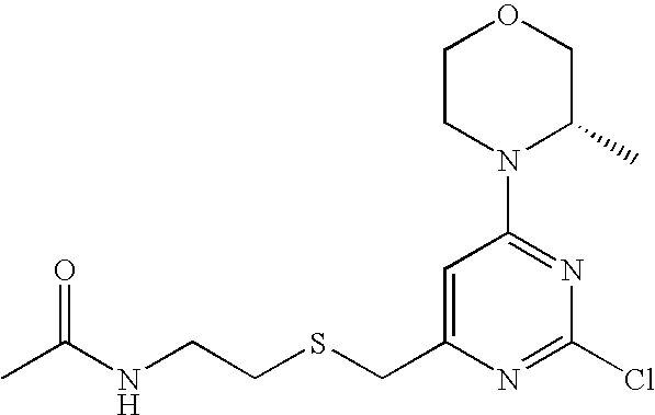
C(SCC1=CC(N2C(C)COCC2)=NC(Cl)=N1)CNC(C)=O
